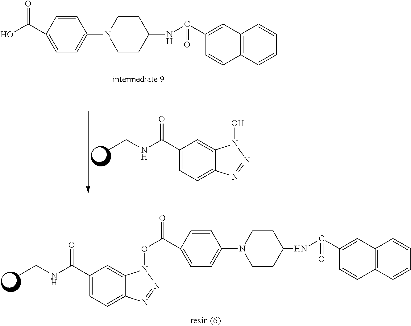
C1(C(NCC)=O)=CC=C2C(=C1)N(O)N=N2.C1=CC(C(O)=O)=CC=C1N1CCC(NC(C2=CC3=C(C=C2)C=CC=C3)=O)CC1.C1=CC(C(=O)ON2C3=CC(C(NCC)=O)=CC=C3N=N2)=CC=C1N1CCC(NC(C2=CC3=C(C=C2)C=CC=C3)=O)CC1
